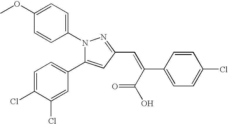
N1(C2=CC=C(OC)C=C2)C(C2=CC=C(Cl)C(Cl)=C2)=CC(C=C(C2=CC=C(Cl)C=C2)C(=O)O)=N1
